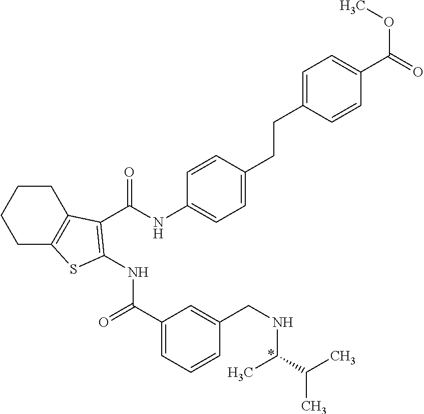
C1C2=C(CCC1)C(C(NC1=CC=C(CCC3=CC=C(C(=O)OC)C=C3)C=C1)=O)=C(NC(=O)C1=CC=CC(CNC(C(C)C)C)=C1)S2
